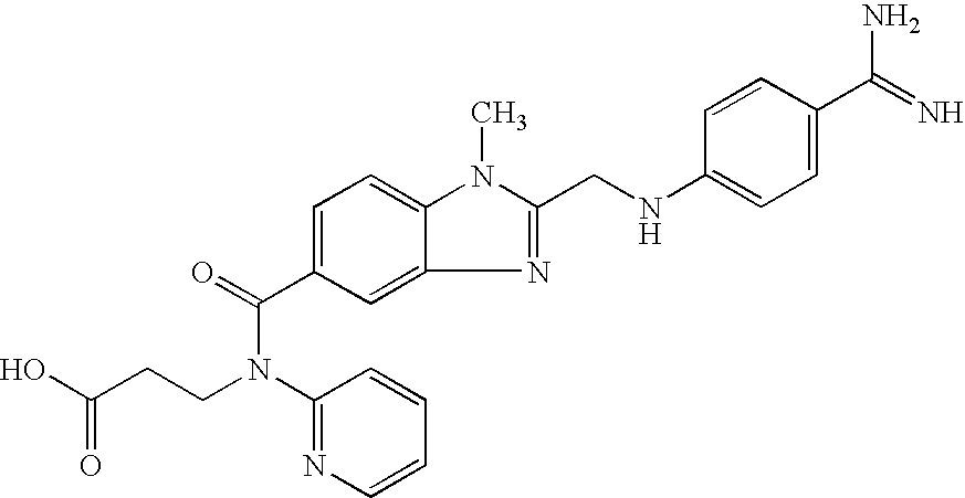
OC(CCN(C1=NC=CC=C1)C(C1=CC=C2C(=C1)N=C(CNC1=CC=C(C(N)=N)C=C1)N2C)=O)=O
